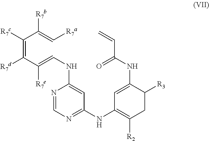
N(C1=CC(NC2=C([R2])CC([R3])C(NC(=O)C=C)=C2)=NC=N1)C=C(C(=C(C(=C[R7a])[R7b])[R7c])[R7d])[R7e]
